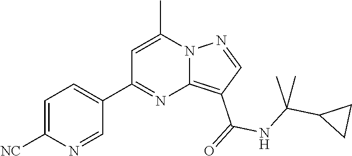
C1=C([NC])N=CC(C2=NC3=C(C(NC(C)(C4CC4)C)=O)C=NN3C(C)=C2)=C1
